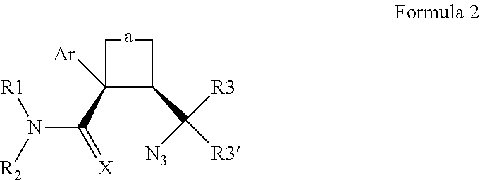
C1C([Ar])(C(=[X])N([R2])[R1])C(C([R3])([N3])[R3])C1
